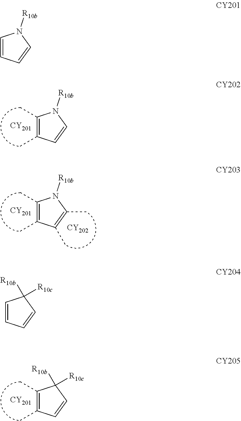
C1(C)=C(C)C=CN1[R10b].[CY201].C1(C)=C(C)C(C)=C(C)N1[R10b].[CY201].[CY202].C1=CC([R10b])([R10c])C(C)=C1C.[CY201].C1=CC=CN1[R10b].C1=CC=CC1([R10b])[R10c]
